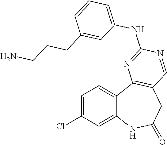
C1=C(Cl)C=C2C(=C1)C1=C(CC(=O)N2)C=NC(NC2=CC=CC(CCCN)=C2)=N1
